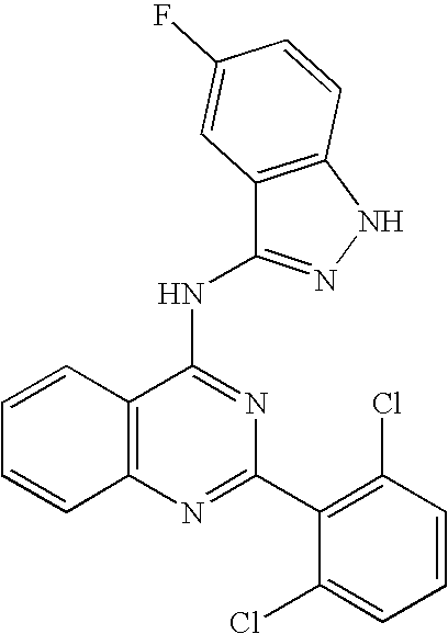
C12=C(N=C(C3=C(Cl)C=CC=C3Cl)N=C1NC1=NNC3=C1C=C(F)C=C3)C=CC=C2
